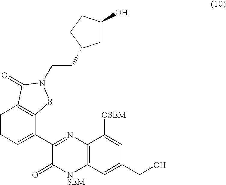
C1=CC=C(C2=NC3=C([NSEM]C2=O)C=C(CO)C=C3[OSEM])C2=C1C(=O)N(CCC1CC(O)CC1)S2
